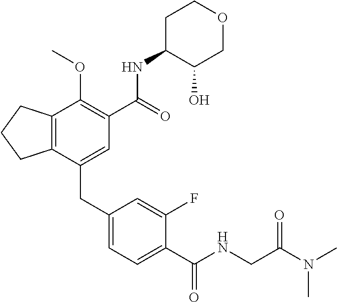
C12=C(CCC1)C(OC)=C(C(NC1C(O)COCC1)=O)C=C2CC1=CC=C(C(NCC(N(C)C)=O)=O)C(F)=C1
